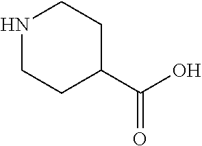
N1CCC(C(=O)O)CC1
